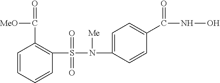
C1=CC=CC(S(=O)(=O)N([Me])C2=CC=C(C(NO)=O)C=C2)=C1C([MeO])=O
